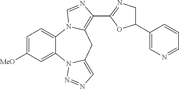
C1=C([MeO])C=C2C(=C1)N1C(=C(C3=NCC(C4=CN=CC=C4)O3)N=C1)CC1=CN=NN21
